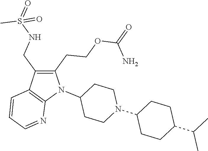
N1(C2CCN(C3CCC(C(C)C)CC3)CC2)C(CCOC(=O)N)=C(CNS(=O)(C)=O)C2=C1N=CC=C2
